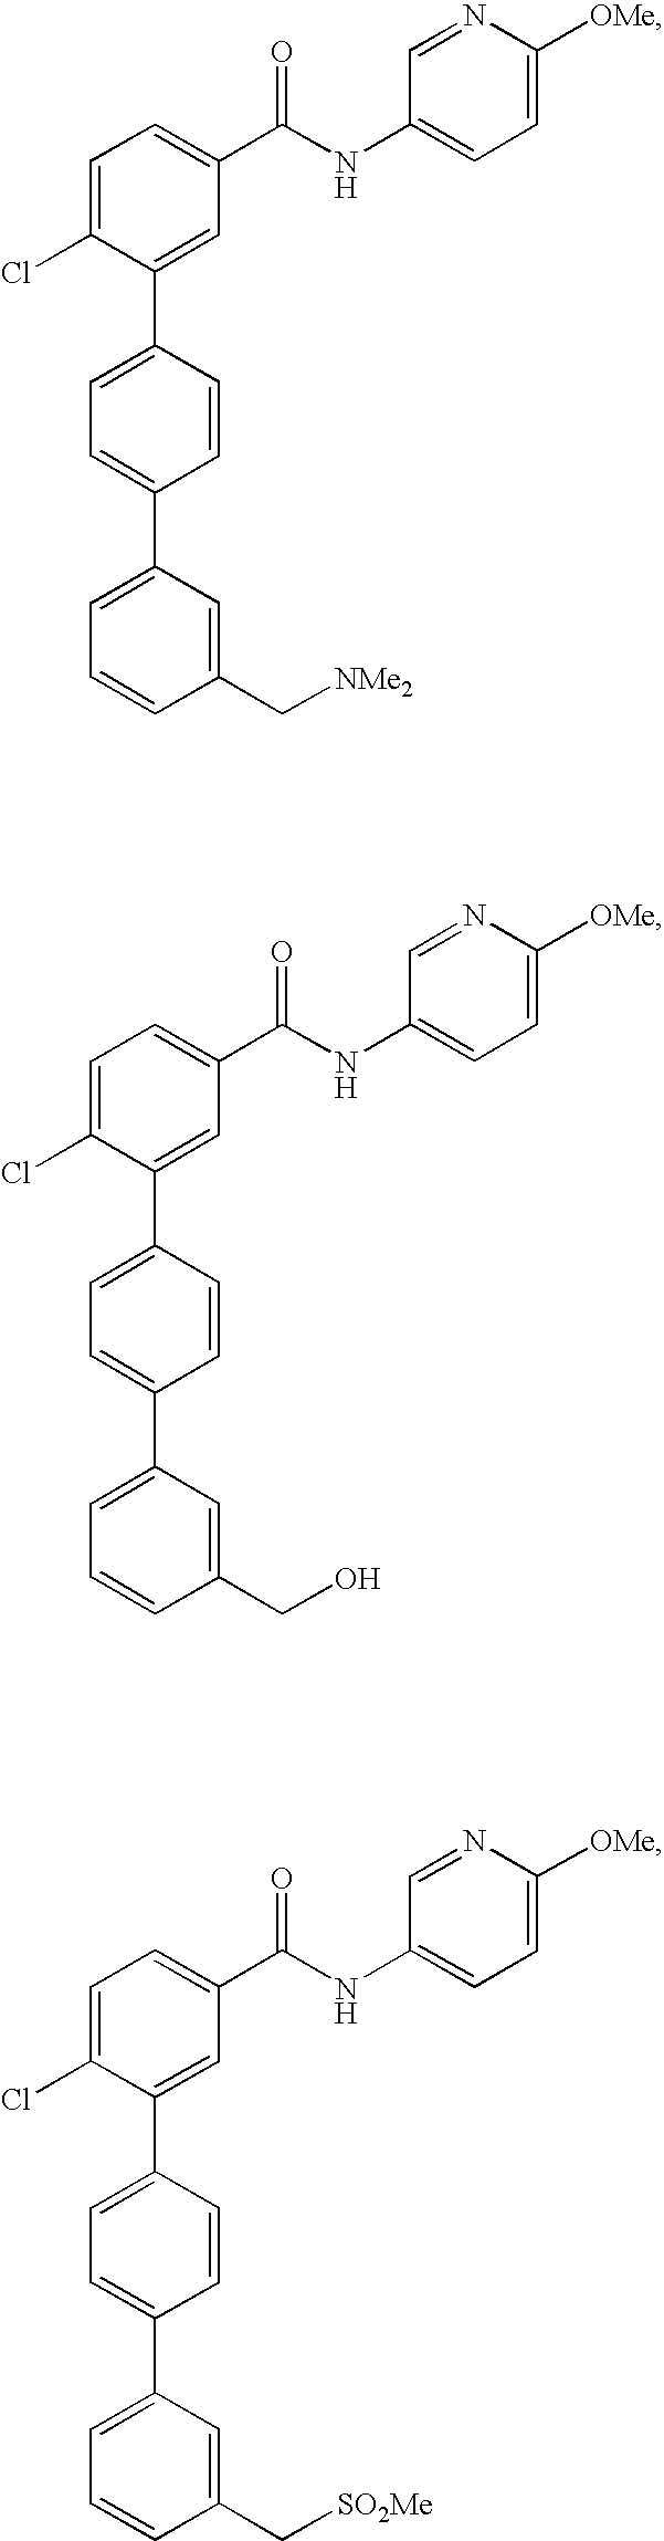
C1=C(Cl)C(C2=CC=C(C3=CC=CC(C[NMe2])=C3)C=C2)=CC(C(NC2=CC=C([OMe])N=C2)=O)=C1.C1=C(Cl)C(C2=CC=C(C3=CC=CC(CO)=C3)C=C2)=CC(C(NC2=CC=C([OMe])N=C2)=O)=C1.C1=C(Cl)C(C2=CC=C(C3=CC=CC(C[SO2Me])=C3)C=C2)=CC(C(NC2=CC=C([OMe])N=C2)=O)=C1
